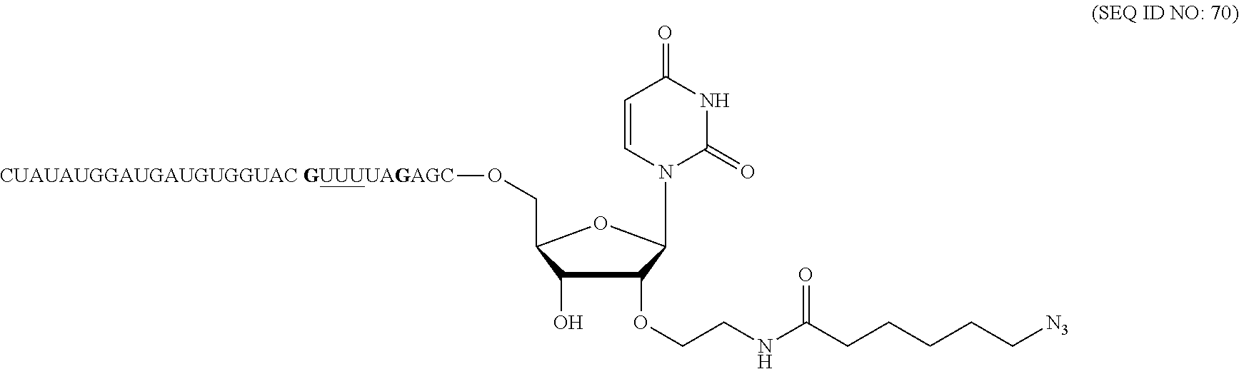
C1(O)C(OCCNC(CCCCC[N3])=O)C(N2C=CC(=O)NC2=O)OC1CO[CUAUAUGGAUGAUGUGGUAC GUUUUAGAGC]
